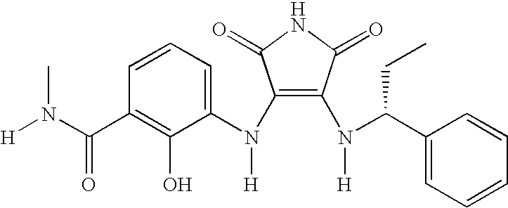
C1(N(C2=CC=CC(C(N([H])C)=O)=C2O)[H])=C(N(C(C2=CC=CC=C2)CC)[H])C(=O)NC1=O
